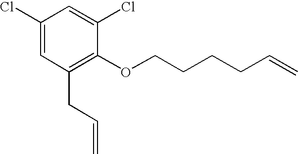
C1(Cl)=CC(CC=C)=C(OCCCCC=C)C(Cl)=C1
